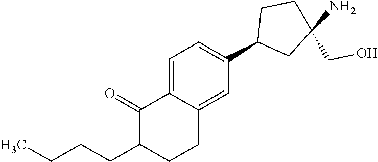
C1(CCCC)CCC2=CC(C3CC(CO)(N)CC3)=CC=C2C1=O
